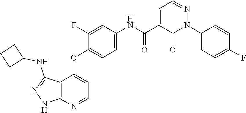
C1=C(C(=O)NC2=CC=C(OC3=CC=NC4=C3C(NC3CCC3)=NN4)C(F)=C2)C(=O)N(C2=CC=C(F)C=C2)N=C1
